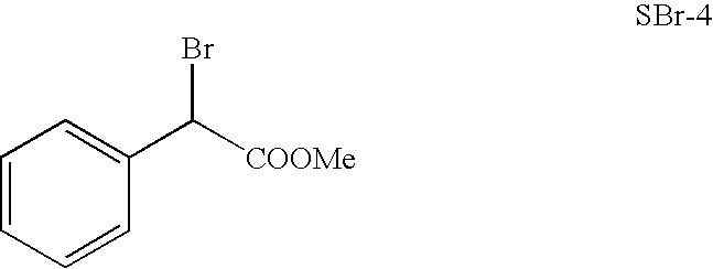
C1=CC=CC(C([COOMe])Br)=C1
